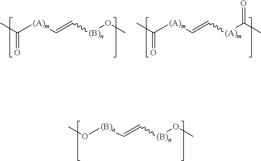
CO[(B)n]C=C[(B)n]OC.CC([(A)m]C=C[(B)n]OC)=O.CC([(A)m]C=C[(A)m]C(C)=O)=O
